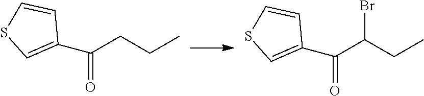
C1(C(=O)CCC)=CSC=C1.C1(C(=O)C(CC)Br)=CSC=C1
